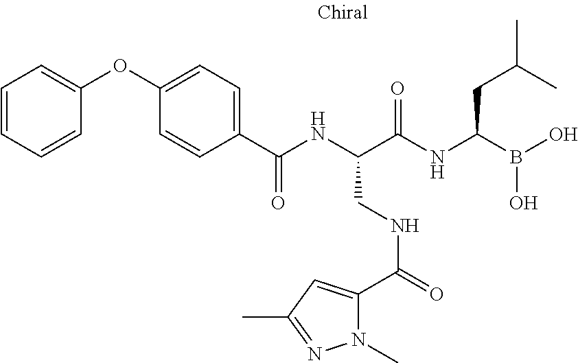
C1(C(NC(C(NC(B(O)O)CC(C)C)=O)CNC(=O)C2=CC(C)=NN2C)=O)=CC=C(OC2=CC=CC=C2)C=C1
